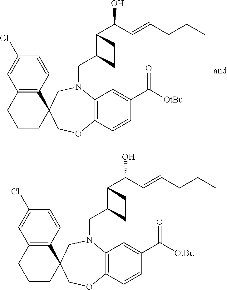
C1(Cl)=CC2=C(C=C1)C1(CCC2)CN(CC2C(C(C=CCCC)O)CC2)C2=C(OC1)C=CC(C([OtBu])=O)=C2.C1(Cl)=CC2=C(C=C1)C1(CCC2)CN(CC2C(C(C=CCCC)O)CC2)C2=C(OC1)C=CC(C([OtBu])=O)=C2
